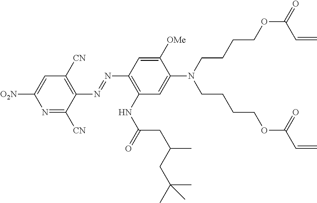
N1=C([CN])C(N=NC2=C(NC(=O)CC(C)CC(C)(C)C)C=C(N(CCCCOC(=O)C=C)CCCCOC(C=C)=O)C([OMe])=C2)=C([CN])C=C1[O2N]
